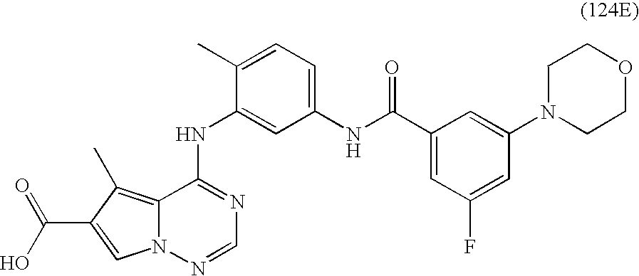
C1(NC2=NC=NN3C2=C(C)C(C(O)=O)=C3)=CC(NC(C2=CC(F)=CC(N3CCOCC3)=C2)=O)=CC=C1C
